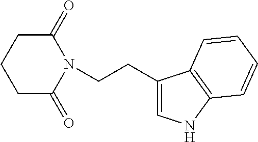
C1(=O)CCCC(=O)N1CCC1=CNC2=C1C=CC=C2
